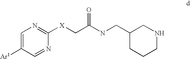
C1([X]CC(NCC2CCCNC2)=O)=NC=C([Ar1])C=N1
